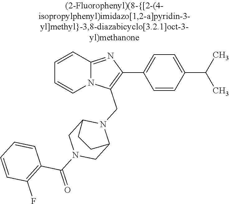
N12C(=NC(C3=CC=C(C(C)C)C=C3)=C1CN1C3CN(C(=O)C4=C(F)C=CC=C4)CC1CC3)C=CC=C2
